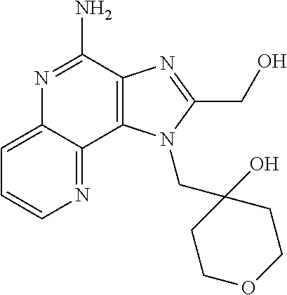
C1=CN=C2C(=C1)N=C(N)C1=C2N(CC2(O)CCOCC2)C(CO)=N1
